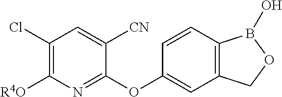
C1(Cl)=C([R4O])N=C(OC2=CC3=C(C=C2)B(O)OC3)C([CN])=C1
